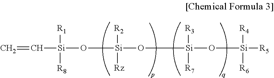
C([Si](O[Si](O[Si](O[Si]([R5])([R4])[R6])([R3])[R7])([R2])[Rz])([R1])[R8])=C
